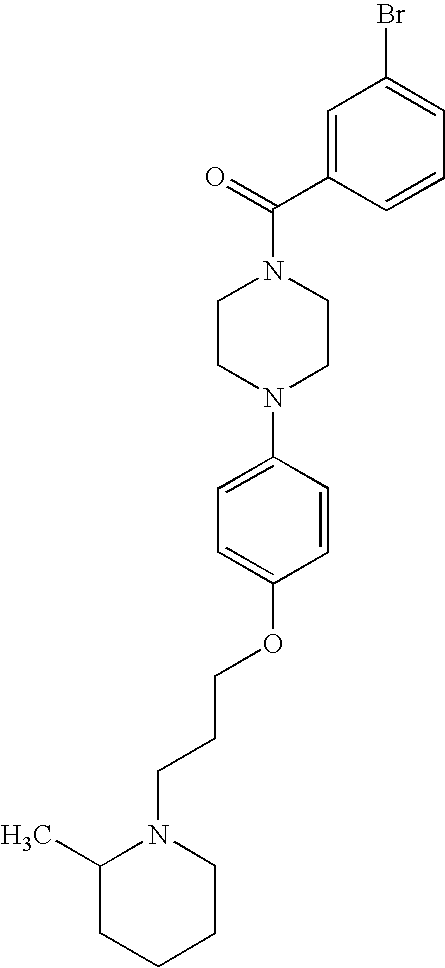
C(N1CCN(C2=CC=C(OCCCN3C(C)CCCC3)C=C2)CC1)(C1=CC(Br)=CC=C1)=O
